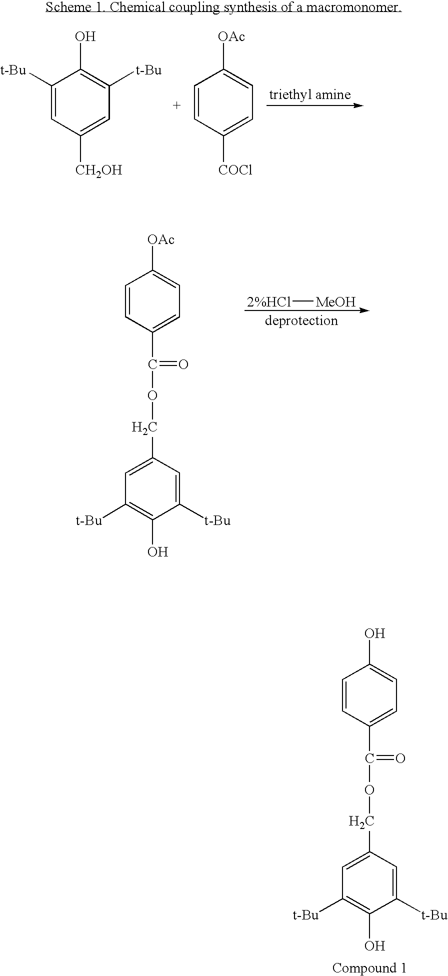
C1=CC(C(=O)OCC2=CC([t-Bu])=C(O)C([t-Bu])=C2)=CC=C1O.C1([t-Bu])=CC([CH2OH])=CC([t-Bu])=C1O.C1=CC([COCl])=CC=C1[OAc].C1=CC(C(=O)OCC2=CC([t-Bu])=C(O)C([t-Bu])=C2)=CC=C1[OAc].[2%HCl][MeOH]
